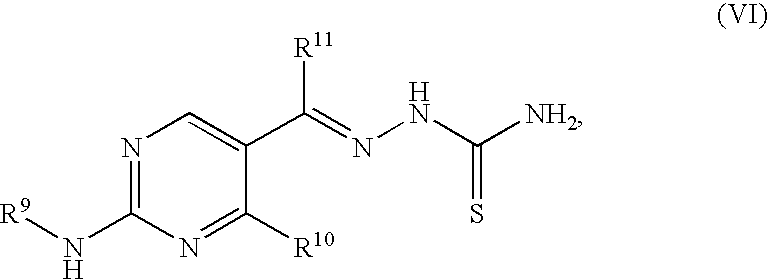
N(C1=NC=C(C(=NNC([NH2])=S)[R11])C([R10])=N1)[R9]
